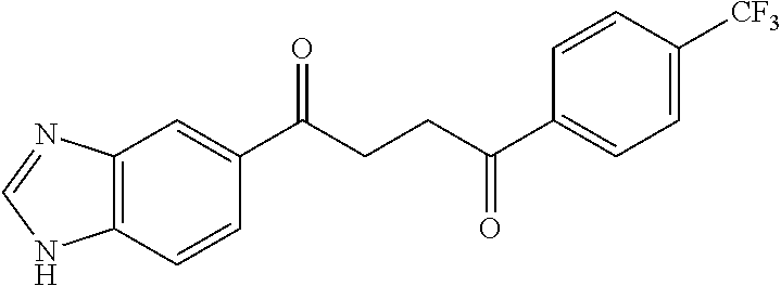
C12=C(C=CC(C(CCC(C3=CC=C([CF3])C=C3)=O)=O)=C1)NC=N2
